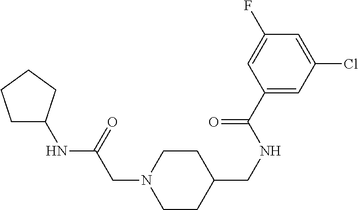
C1C(NC(CN2CCC(CNC(C3=CC(Cl)=CC(F)=C3)=O)CC2)=O)CCC1
